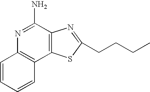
N1=C(N)C2=C(C3=C1C=CC=C3)SC(CCCC)=N2
